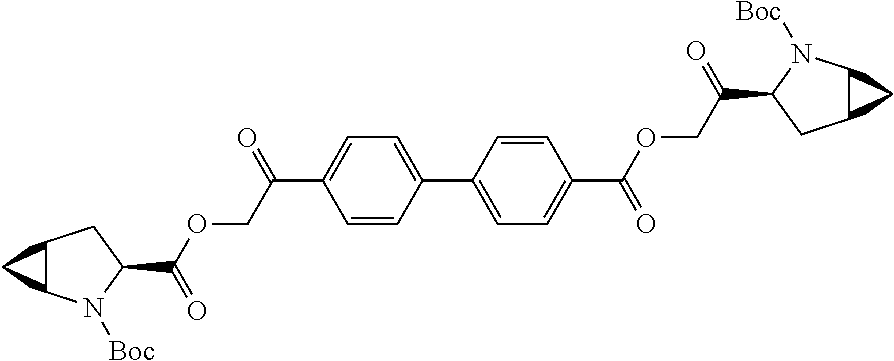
C12C(N([Boc])C(C(OCC(C3=CC=C(C4=CC=C(C(OCC(=O)C5N([Boc])C6C(C5)C6)=O)C=C4)C=C3)=O)=O)C1)C2
